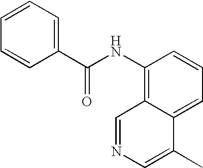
C1=CC=C(C(NC2=C3C(=CC=C2)C(C)=CN=C3)=O)C=C1
